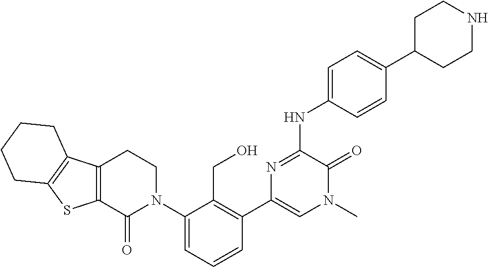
N(C1=NC(C2=C(CO)C(N3CCC4=C(C3=O)SC3=C4CCCC3)=CC=C2)=CN(C)C1=O)C1=CC=C(C2CCNCC2)C=C1
